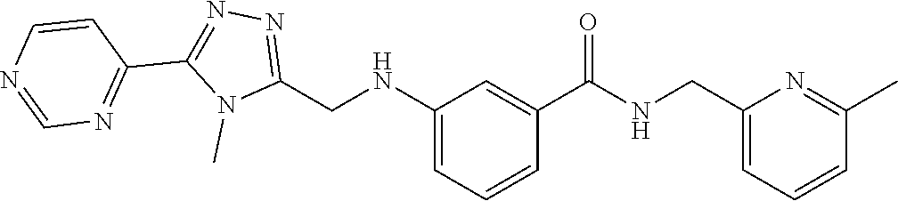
N1=C(CNC2=CC=CC(C(=O)NCC3=CC=CC(C)=N3)=C2)N(C)C(C2=NC=NC=C2)=N1
